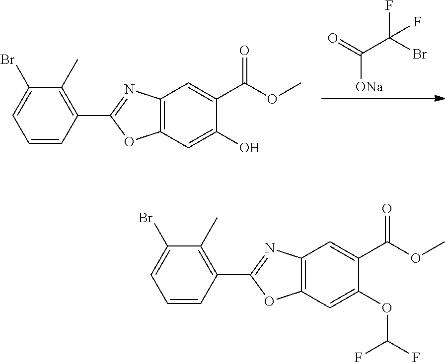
O=C(C(Br)(F)F)[ONa].C12=C(C=C(O)C(C(OC)=O)=C1)OC(C1=C(C)C(Br)=CC=C1)=N2.C12=C(C=C(OC(F)F)C(C(OC)=O)=C1)OC(C1=C(C)C(Br)=CC=C1)=N2
